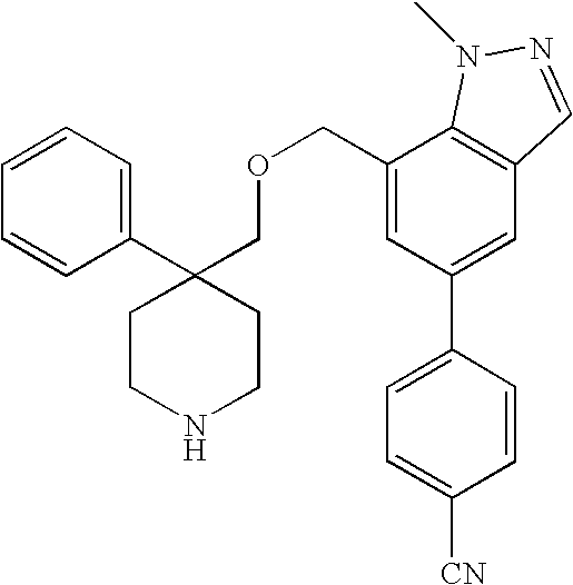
C1(C2(COCC3=CC(C4=CC=C([CN])C=C4)=CC4=C3N(C)N=C4)CCNCC2)=CC=CC=C1
